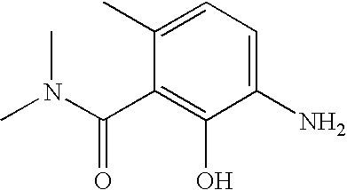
CN(C(C1=C(O)C(N)=CC=C1C)=O)C
